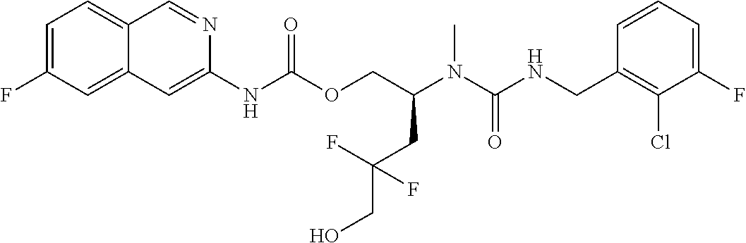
C1=CC(CNC(N(C(COC(NC2=CC3=CC(F)=CC=C3C=N2)=O)CC(CO)(F)F)C)=O)=C(Cl)C(F)=C1
